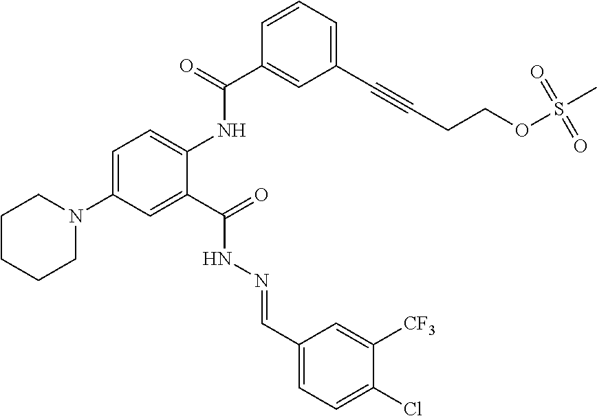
C1=C(N2CCCCC2)C=C(C(=O)NN=CC2=CC=C(Cl)C([CF3])=C2)C(NC(C2=CC(C#CCCOS(C)(=O)=O)=CC=C2)=O)=C1
